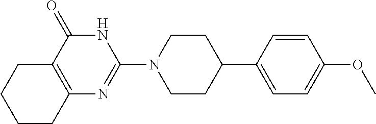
C12=C(C(=O)NC(N3CCC(C4=CC=C(OC)C=C4)CC3)=N1)CCCC2
